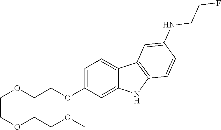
O(CCOC1=CC=C2C(=C1)NC1=C2C=C(NCCF)C=C1)CCOCCOC
